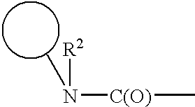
[R2]N([C(O)]C)C
